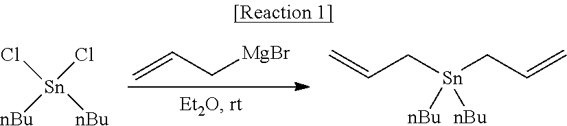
[Sn](Cl)([nBu])(Cl)[nBu].C=CC[MgBr].C(C[Sn](CC=C)([nBu])[nBu])=C
